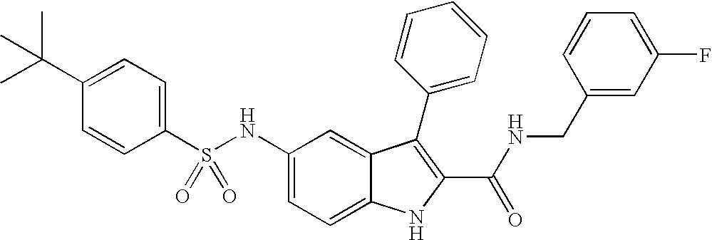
C1(C(C)(C)C)=CC=C(S(NC2=CC=C3C(=C2)C(C2=CC=CC=C2)=C(C(NCC2=CC(F)=CC=C2)=O)N3)(=O)=O)C=C1
